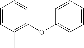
C1=CC(C)=C(OC2=CC=CC=C2)C=C1
